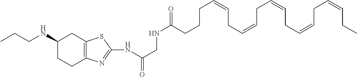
N(C(=O)CNC(CCCC=CCC=CCC=CCC=CCC=CCC)=O)C1=NC2=C(CC(NCCC)CC2)S1
